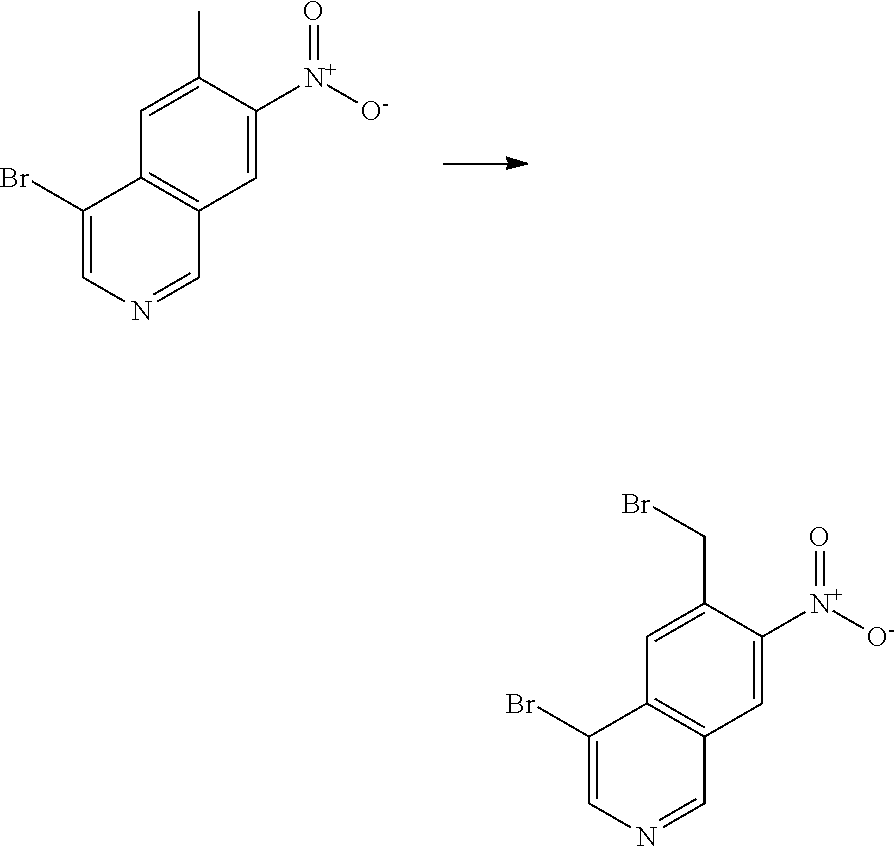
C1(Br)=CN=CC2=C1C=C(C)C([N+]([O-])=O)=C2.C1(Br)=CN=CC2=C1C=C(CBr)C([N+]([O-])=O)=C2
